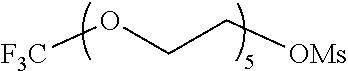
[F3C]OCC[OMs]
